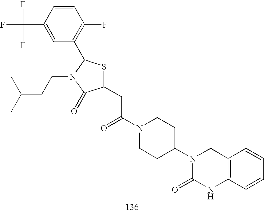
C1(CC(N2CCC(N3C(=O)NC4=C(C3)C=CC=C4)CC2)=O)SC(C2=C(F)C=CC(C(F)(F)F)=C2)N(CCC(C)C)C1=O
